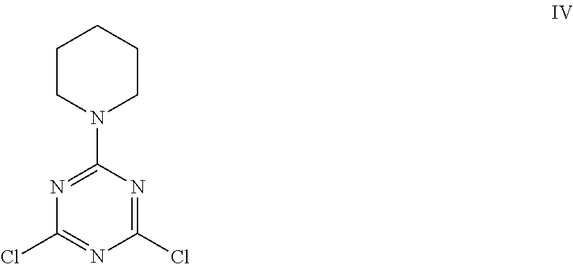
C1CN(C2=NC(Cl)=NC(Cl)=N2)CCC1
